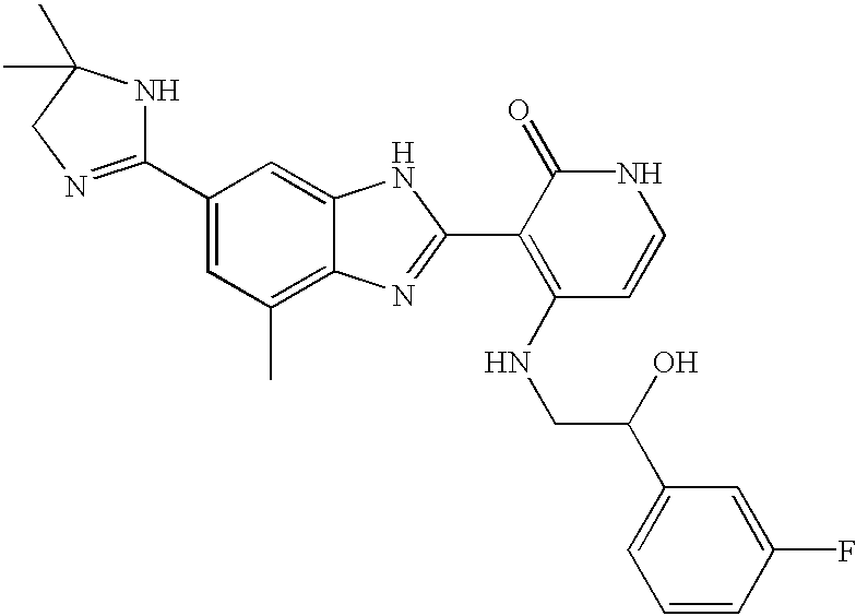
C1(C2=CC(C)=C3C(=C2)NC(C2=C(NCC(O)C4=CC=CC(F)=C4)C=CNC2=O)=N3)=NCC(C)(C)N1
